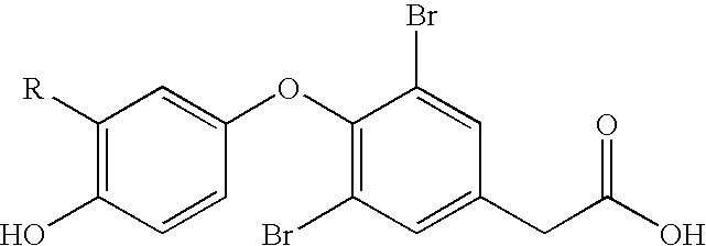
C1([R])=C(O)C=CC(OC2=C(Br)C=C(CC(O)=O)C=C2Br)=C1
